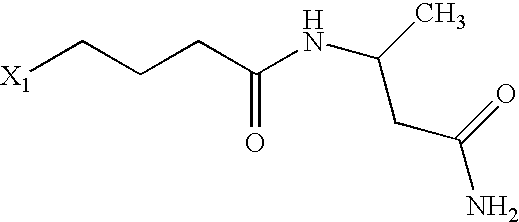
[X1]CCCC(NC(C)CC(N)=O)=O
